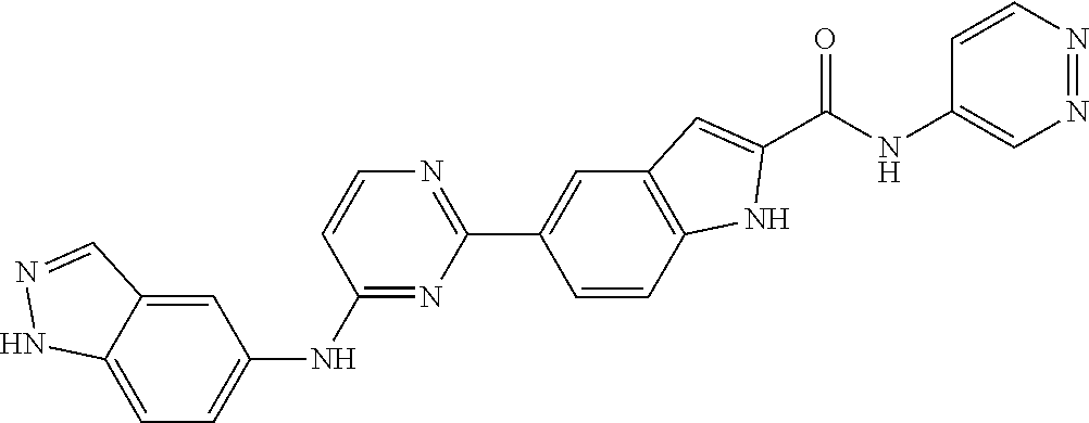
C1(C2=CC3=C(C=C2)NC(C(NC2=CN=NC=C2)=O)=C3)=NC=CC(NC2=CC=C3NN=CC3=C2)=N1
